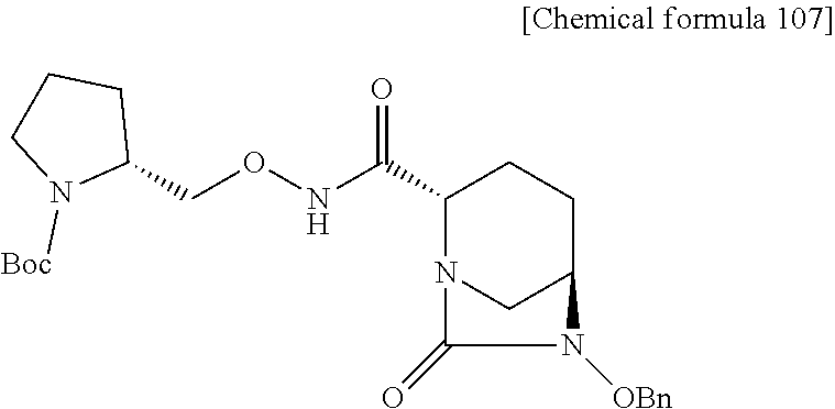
C1(C(NOCC2CCCN2[Boc])=O)N2CC(CC1)N([OBn])C2=O
